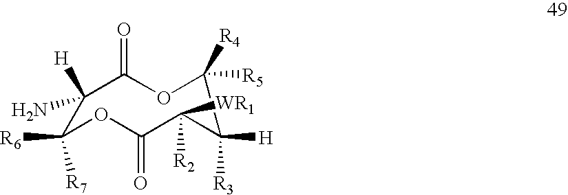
C1([H])(N)C(=O)OC([R4])([R5])C([H])([R3])C([WR1])([R2])C(=O)OC1([R6])[R7]
